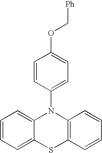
C1=CC(N2C3=CC=CC=C3SC3=C2C=CC=C3)=CC=C1OC[Ph]
